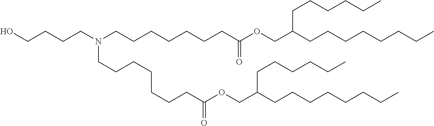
C(CCCCCCC(OCC(CCCCCCCC)CCCCCC)=O)N(CCCCO)CCCCCCCC(OCC(CCCCCCCC)CCCCCC)=O
